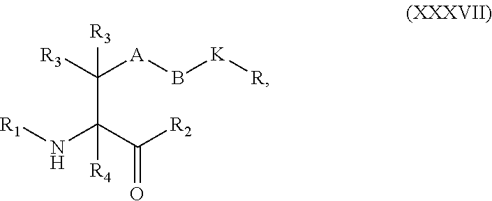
[R1]NC(C([R2])=O)(C([R3])([A]B[K][R])[R3])[R4]
